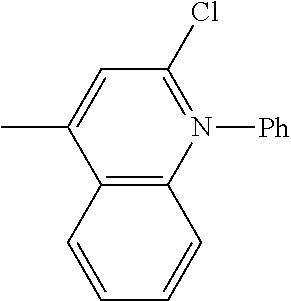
N1([Ph])=C(Cl)C=C(C)C2=C1C=CC=C2
